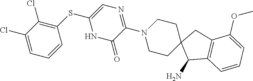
C1(Cl)=CC=CC(SC2=CN=C(N3CCC4(CC3)C(N)C3=C(C4)C(OC)=CC=C3)C(=O)N2)=C1Cl
